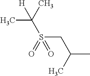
CC(CS(C(C)([H])C)(=O)=O)C
